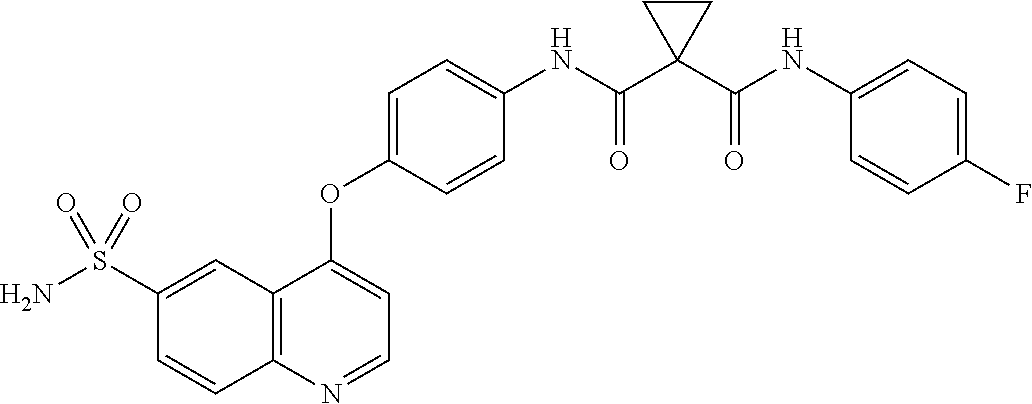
C12=C(N=CC=C1OC1=CC=C(NC(C3(C(NC4=CC=C(F)C=C4)=O)CC3)=O)C=C1)C=CC(S(N)(=O)=O)=C2
